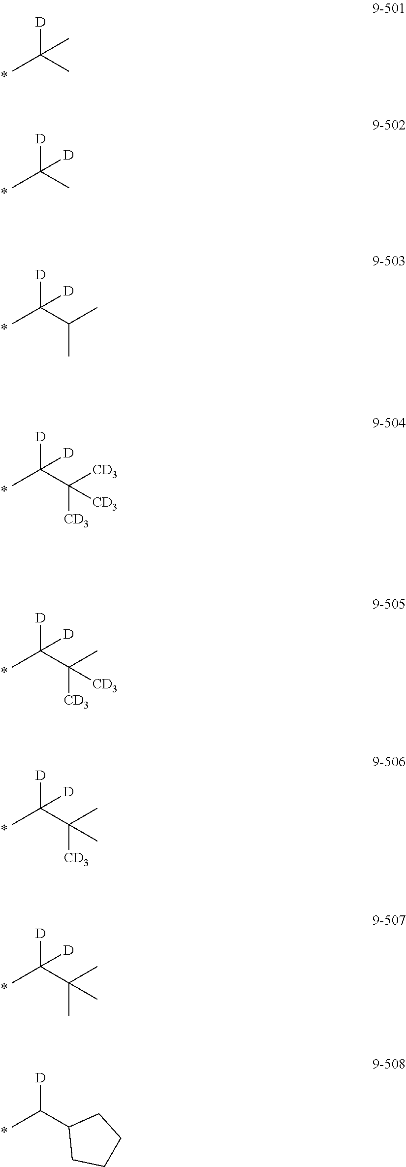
CC(C)([D])C.CC(C)([D])[D].CC(C(C)C)([D])[D].CC(C([CD3])([CD3])[CD3])([D])[D].CC(C(C)([CD3])[CD3])([D])[D].CC(C(C)([CD3])C)([D])[D].CC(C(C)(C)C)([D])[D].CC(C1CCCC1)[D]
